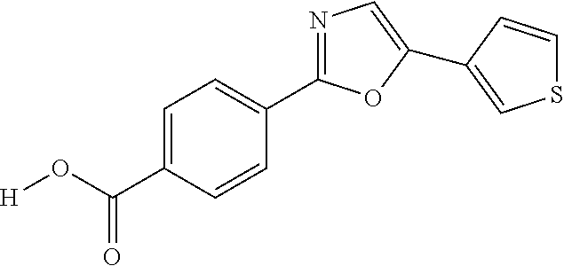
[H]OC(C1=CC=C(C2=NC=C(C3=CSC=C3)O2)C=C1)=O
